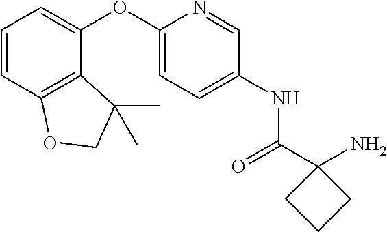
C1=CC2=C(C(OC3=CC=C(NC(C4(N)CCC4)=O)C=N3)=C1)C(C)(C)CO2
